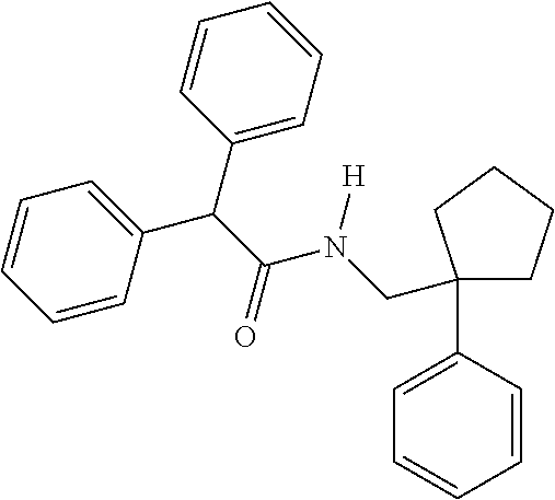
C(N(C(C(C1=CC=CC=C1)C1=CC=CC=C1)=O)[H])C1(C2=CC=CC=C2)CCCC1
